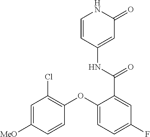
C1=CC(NC(=O)C2=CC(F)=CC=C2OC2=C(Cl)C=C([MeO])C=C2)=CC(=O)N1
